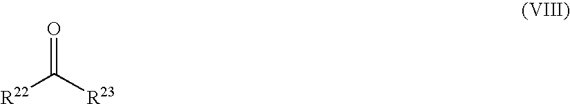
O=C([R23])[R22]
